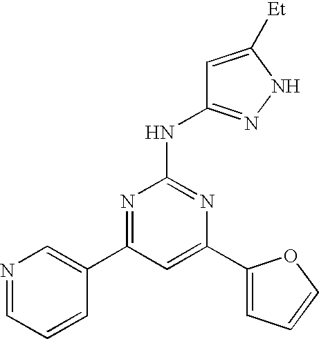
C1=C(C2=CC=CO2)N=C(NC2=NNC([Et])=C2)N=C1C1=CN=CC=C1
